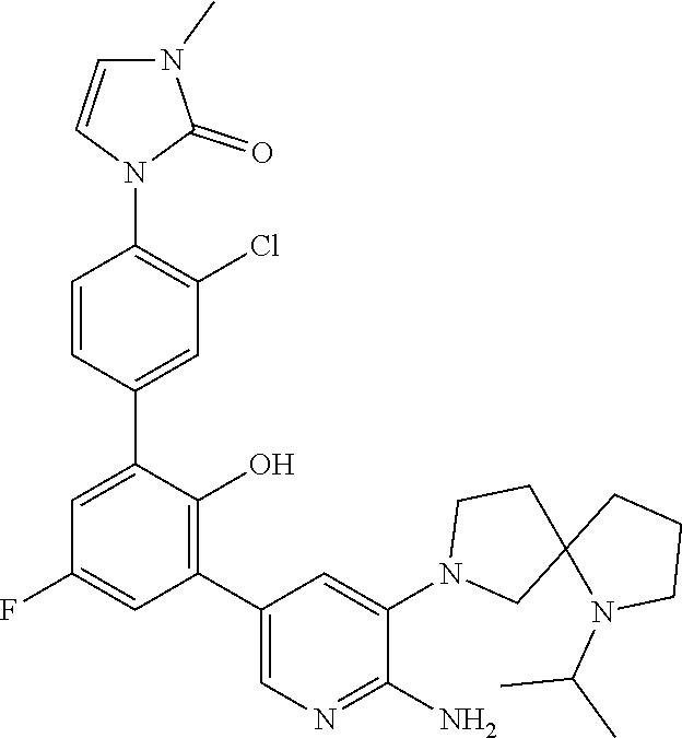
C1(F)=CC(C2=CN=C(N)C(N3CC4(CC3)N(C(C)C)CCC4)=C2)=C(O)C(C2=CC(Cl)=C(N3C(=O)N(C)C=C3)C=C2)=C1
